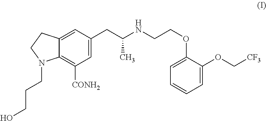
C12=CC(CC(NCCOC3=CC=CC=C3OC[CF3])C)=CC([CONH2])=C1N(CCCO)CC2
